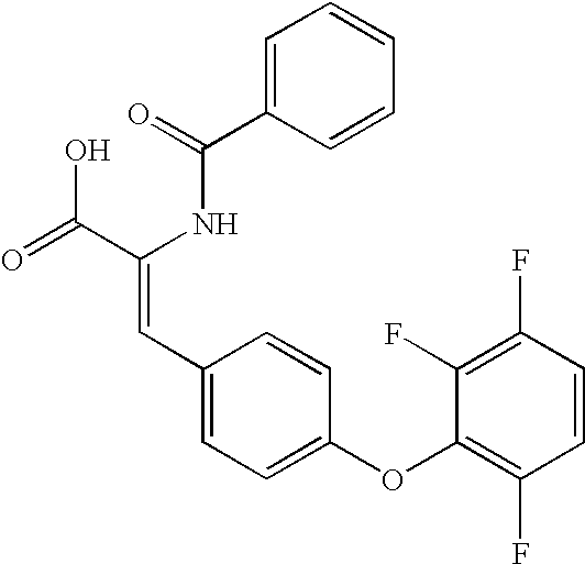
C(=O)(NC(C(=O)O)=CC1=CC=C(OC2=C(F)C=CC(F)=C2F)C=C1)C1=CC=CC=C1
